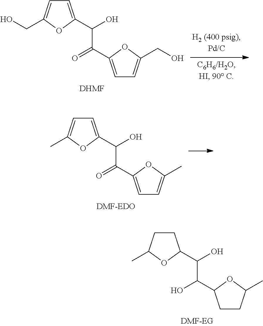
C1CC(C)OC1C(O)C(O)C1CCC(C)O1.C1=C(C(O)C(=O)C2=CC=C(CO)O2)OC(CO)=C1.[DHMF].C1=C(C(O)C(=O)C2=CC=C(C)O2)OC(C)=C1
